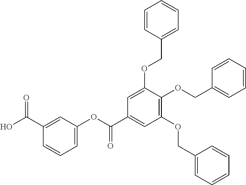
C1=C(OC(C2=CC(OCC3=CC=CC=C3)=C(OCC3=CC=CC=C3)C(OCC3=CC=CC=C3)=C2)=O)C=C(C(O)=O)C=C1
